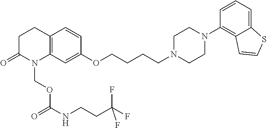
C12=C(C=C(OCCCCN3CCN(C4=C5C(=CC=C4)SC=C5)CC3)C=C1)N(COC(NCCC(F)(F)F)=O)C(=O)CC2
